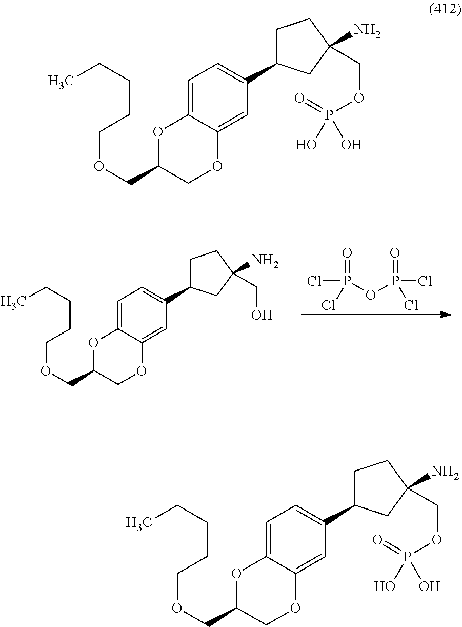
C1=C2C(=CC(C3CCC(N)(COP(=O)(O)O)C3)=C1)OCC(COCCCCC)O2.C1=C2C(=CC(C3CCC(N)(COP(=O)(O)O)C3)=C1)OCC(COCCCCC)O2.C1=C2C(=CC(C3CCC(N)(CO)C3)=C1)OCC(COCCCCC)O2.P(OP(=O)(Cl)Cl)(Cl)(=O)Cl
